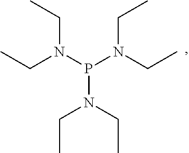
N(P(N(CC)CC)N(CC)CC)(CC)CC
